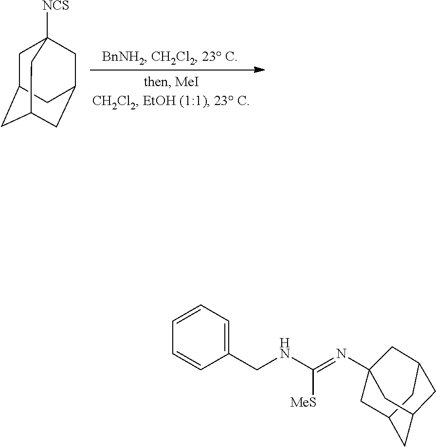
C1C2CC3CC(CC1([NCS])C3)C2.C12CC3CC(CC(N=C(NCC4=CC=CC=C4)[MeS])(C1)C3)C2
